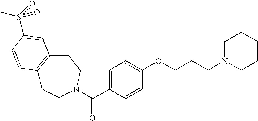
C1C2=C(CCN(C(C3=CC=C(OCCCN4CCCCC4)C=C3)=O)C1)C=CC(S(=O)(=O)C)=C2
